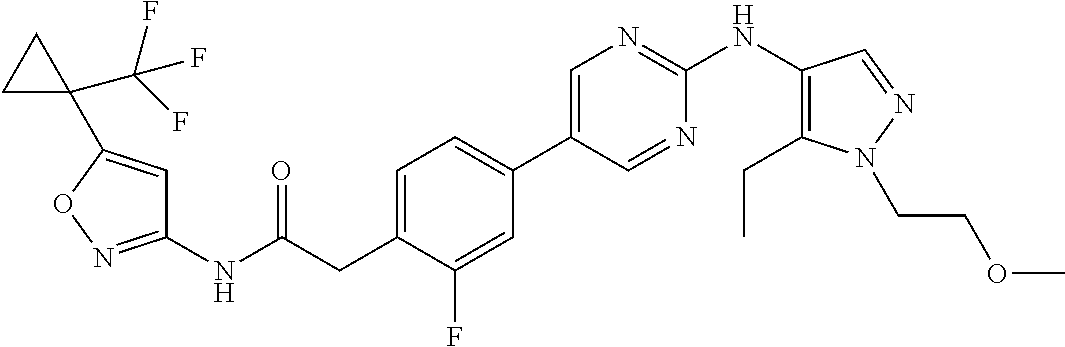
C1(NC(=O)CC2=CC=C(C3=CN=C(NC4=C(CC)N(CCOC)N=C4)N=C3)C=C2F)=NOC(C2(C(F)(F)F)CC2)=C1
